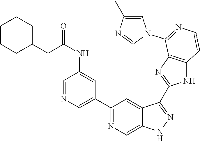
C1(C2=NC=C3C(=C2)C(C2=NC4=C(N2)C=CN=C4N2C=C(C)N=C2)=NN3)=CN=CC(NC(CC2CCCCC2)=O)=C1
